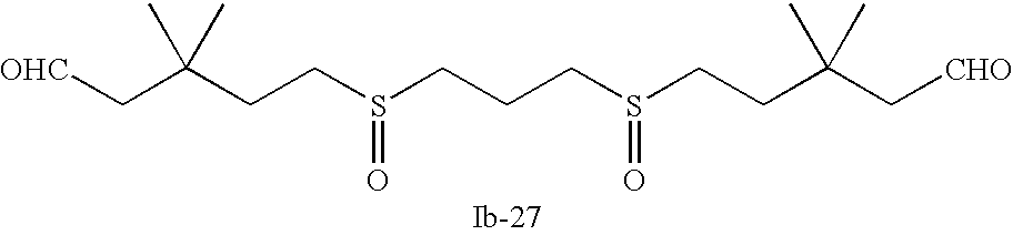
[OHC]CC(CCS(CCCS(CCC(C[CHO])(C)C)=O)=O)(C)C
